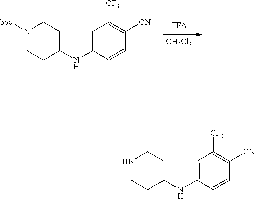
C1=CC(NC2CCNCC2)=CC([CF3])=C1[CN].[CH2Cl2].C1=CC(NC2CCN([boc])CC2)=CC([CF3])=C1[CN]
